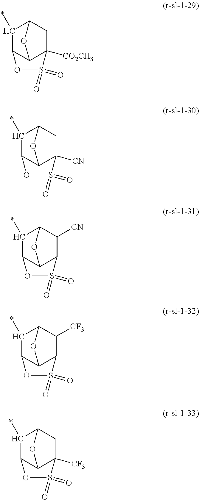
C1C2C(*)C3C(C1([CO2CH3])S(=O)(=O)O3)O2.C1C2C(*)C3C(C1([CN])S(=O)(=O)O3)O2.C1([CN])C2C(*)C3C(C1S(=O)(=O)O3)O2.C1([CF3])C2C(*)C3C(C1S(=O)(=O)O3)O2.C1C2C(*)C3C(C1([CF3])S(=O)(=O)O3)O2
